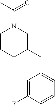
C1(CC2=CC=CC(F)=C2)CN(C(C)=O)CCC1
